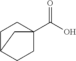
C1C2CCC(C(O)=O)(C1)C2
